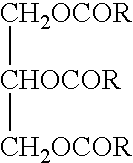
[CH2OCOR][CHOCOR][CH2OCOR]
